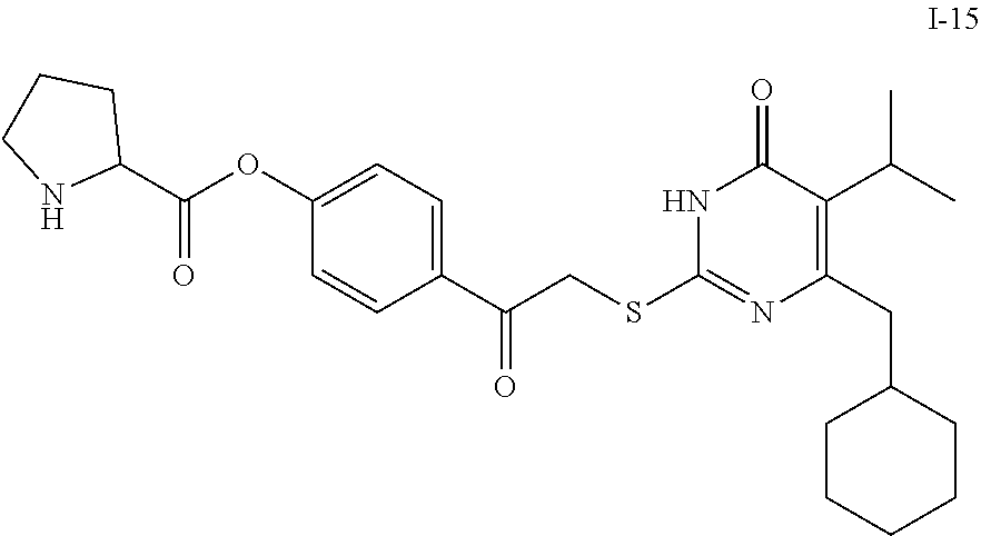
C(C1=C(C(C)C)C(=O)NC(SCC(C2=CC=C(OC(=O)C3CCCN3)C=C2)=O)=N1)C1CCCCC1
